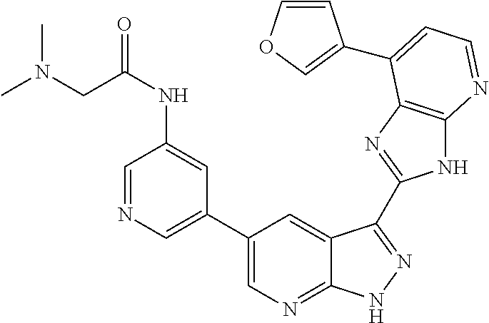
C1(C2=CN=CC(NC(CN(C)C)=O)=C2)=CN=C2C(=C1)C(C1=NC3=C(N1)N=CC=C3C1=COC=C1)=NN2
